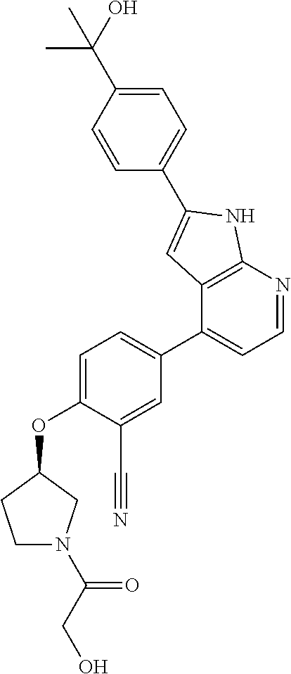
O(C1=CC=C(C2=CC=NC3=C2C=C(C2=CC=C(C(O)(C)C)C=C2)N3)C=C1C#N)C1CCN(C(CO)=O)C1
